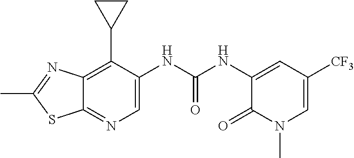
C12=C(C3CC3)C(NC(NC3=CC([CF3])=CN(C)C3=O)=O)=CN=C1SC(C)=N2
